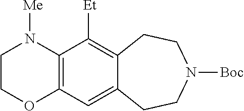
C1COC2=C(N1[Me])C([Et])=C1C(=C2)CCN([Boc])CC1
